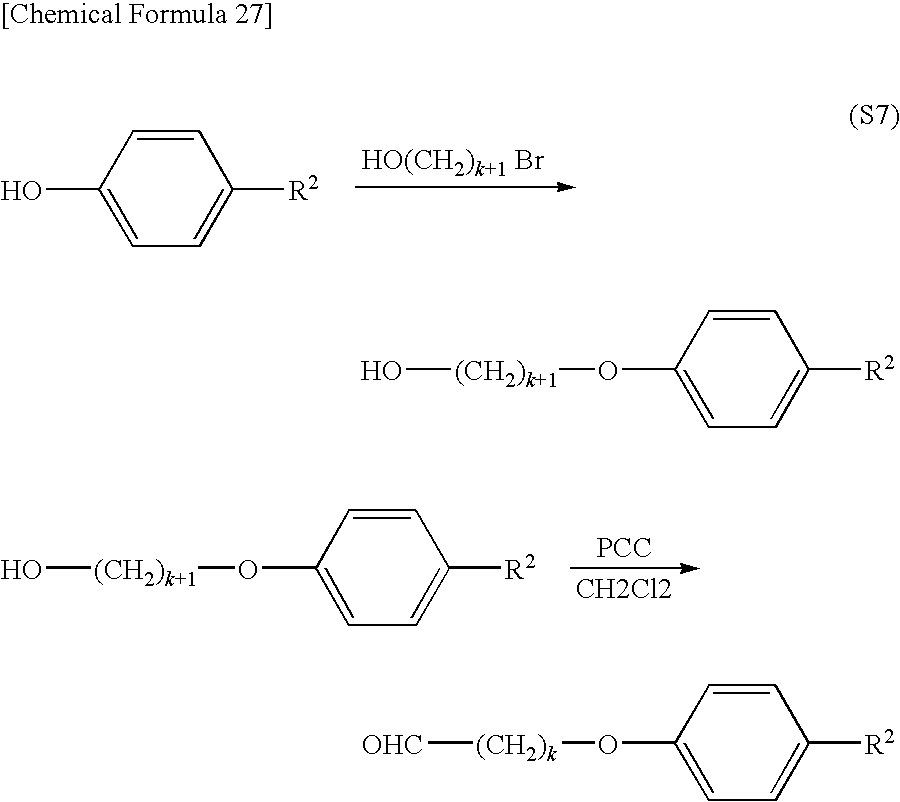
C1(O)=CC=C([R2])C=C1.[CH2Cl2].[PCC].O[(CH2)k+1]OC1=CC=C([R2])C=C1.O[(CH2)k+1]OC1=CC=C([R2])C=C1.[OHC][(CH2)k]OC1=CC=C([R2])C=C1
